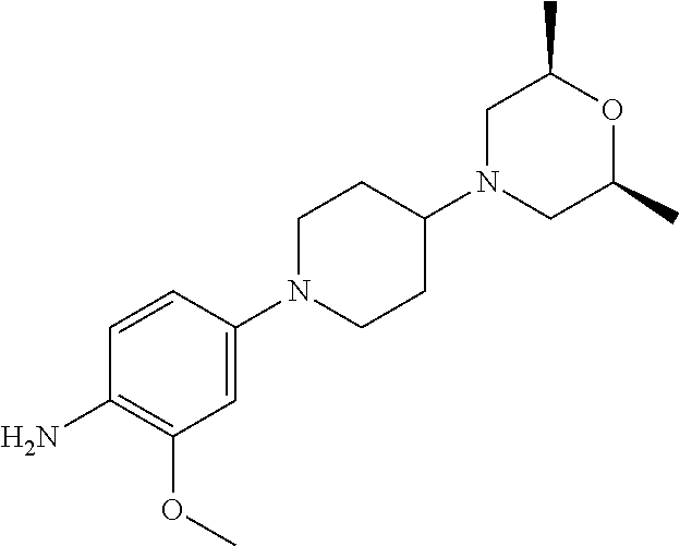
C1N(C2=CC(OC)=C(N)C=C2)CCC(N2CC(C)OC(C)C2)C1
